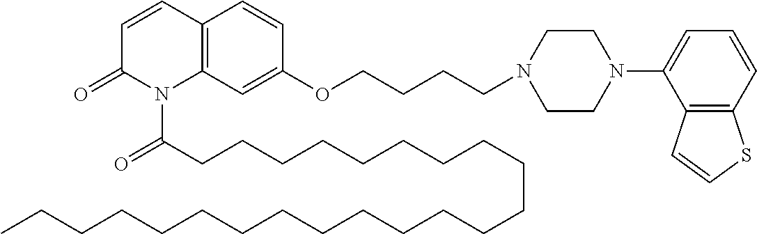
C12=C(C=C(OCCCCN3CCN(C4=CC=CC5=C4C=CS5)CC3)C=C1)N(C(CCCCCCCCCCCCCCCCCCCCCCC)=O)C(=O)C=C2
